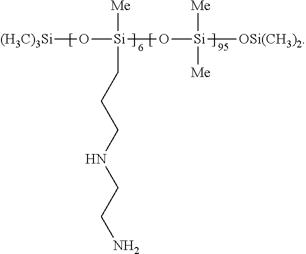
[(H3C)3Si]O[Si]([Me])(O[Si]([Me])([Me])[OSi(CH3)2])CCCNCCN
